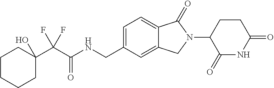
C1(C(C(NCC2=CC=C3C(=C2)CN(C2C(=O)NC(=O)CC2)C3=O)=O)(F)F)(O)CCCCC1
